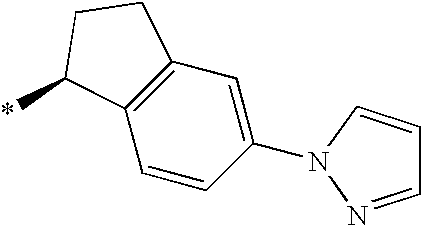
C1=NN(C2=CC3=C(C=C2)C(*)CC3)C=C1
